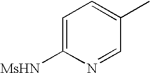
C1=C([MsHN])N=CC(C)=C1
